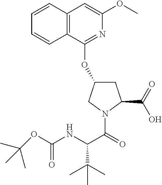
C1=CC2=C(C=C1)C(OC1CC(C(=O)O)N(C(=O)C(NC(OC(C)(C)C)=O)C(C)(C)C)C1)=NC(OC)=C2
